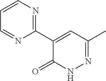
C1(C2=NC=CC=N2)=CC(C)=NNC1=O
